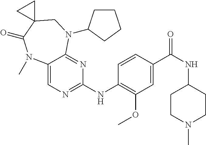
C1(NC2=NC=C3C(=N2)N(C2CCCC2)CC2(C(=O)N3C)CC2)=C(OC)C=C(C(NC2CCN(C)CC2)=O)C=C1
